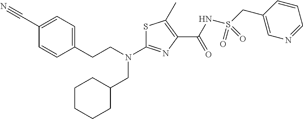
S1C(N(CCC2=CC=C(C#N)C=C2)CC2CCCCC2)=NC(C(NS(CC2=CN=CC=C2)(=O)=O)=O)=C1C
